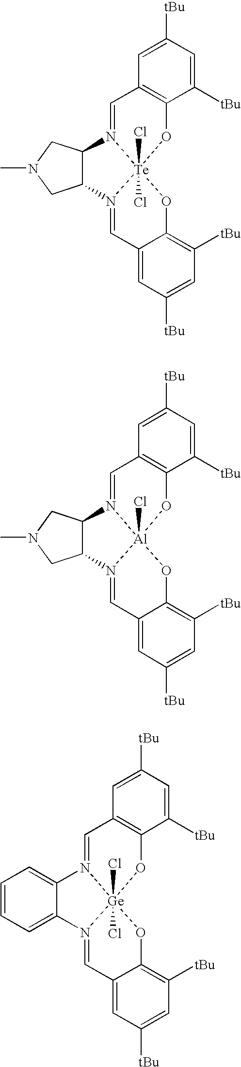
C1=C([tBu])C=C([tBu])C2=C1C=N1[Te]3(Cl)(Cl)(O2)N(=CC2=CC([tBu])=CC([tBu])=C2O3)C2C1CN(C)C2.C1=C([tBu])C=C([tBu])C2=C1C=N1[Al]3(Cl)(O2)N(=CC2=CC([tBu])=CC([tBu])=C2O3)C2C1CN(C)C2.C1=C([tBu])C=C([tBu])C2=C1C=N1[Ge]3(Cl)(Cl)(O2)N(=CC2=CC([tBu])=CC([tBu])=C2O3)C2=CC=CC=C12
